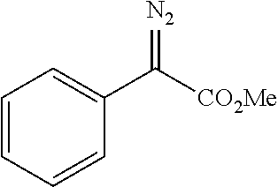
C1=CC=CC(C([CO2Me])=[N2])=C1
